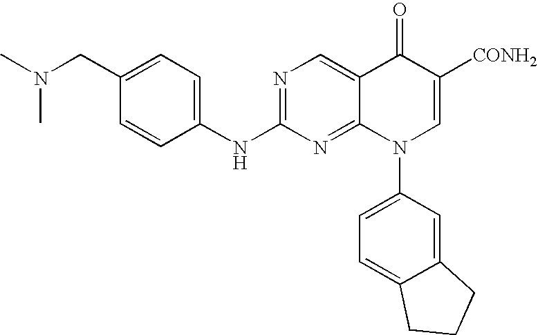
N(CC1=CC=C(NC2=NC=C3C(=N2)N(C2=CC=C4C(=C2)CCC4)C=C([CONH2])C3=O)C=C1)(C)C
